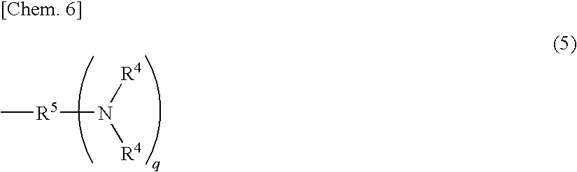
[R5](N([R4])[R4])C
